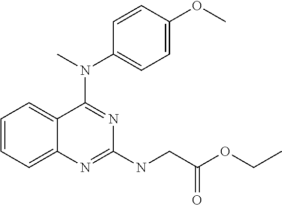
C12=CC=CC=C1N=C(NCC(OCC)=O)N=C2N(C)C1=CC=C(OC)C=C1
